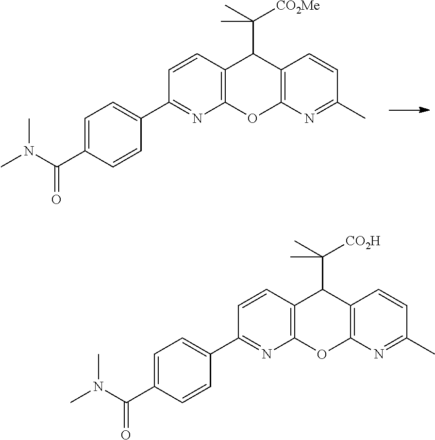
C12=C(N=C(C)C=C1)OC1=C(C2C(C)([CO2Me])C)C=CC(C2=CC=C(C(N(C)C)=O)C=C2)=N1.C12=C(N=C(C)C=C1)OC1=C(C2C(C)([CO2H])C)C=CC(C2=CC=C(C(N(C)C)=O)C=C2)=N1
